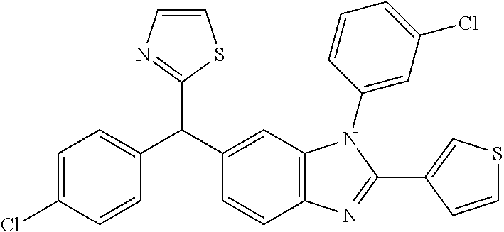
C1=C(Cl)C=CC(C(C2=CC3=C(C=C2)N=C(C2=CSC=C2)N3C2=CC(Cl)=CC=C2)C2=NC=CS2)=C1
